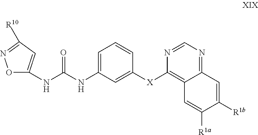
C1=C(NC(NC2=CC([R10])=NO2)=O)C=C([X]C2=C3C(=NC=N2)C=C([R1b])C([R1a])=C3)C=C1
